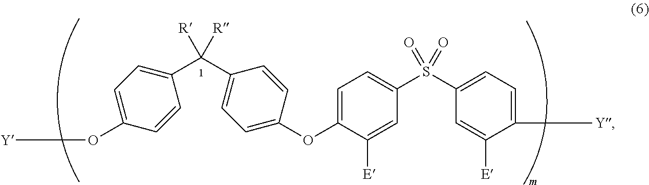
O(C1=CC=C(S(C2=CC=C([Y])C([E])=C2)(=O)=O)C=C1[E])C1=CC=C(C(C2=CC=C(O[Y])C=C2)([R])[R])C=C1
